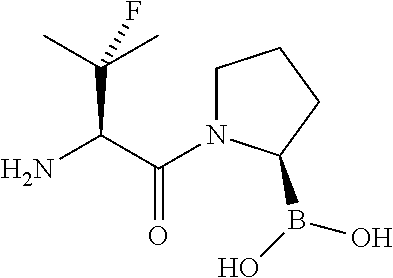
C(C(=O)N1CCCC1B(O)O)(C(C)(C)F)N
